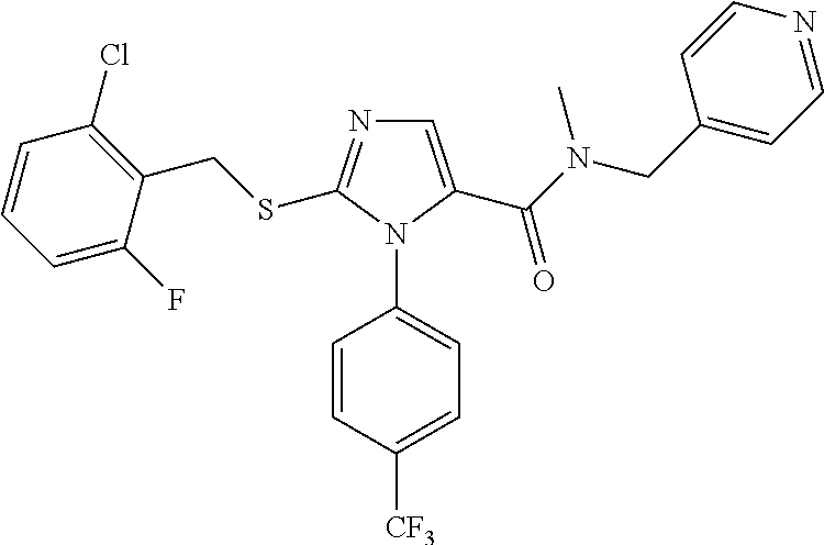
C1=C(C(N(CC2=CC=NC=C2)C)=O)N(C2=CC=C([CF3])C=C2)C(SCC2=C(Cl)C=CC=C2F)=N1
